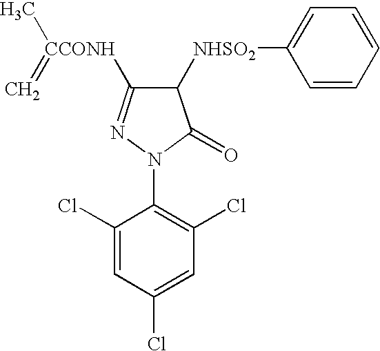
C1(N2C(=O)C([NHSO2]C3=CC=CC=C3)C([CCONH](=C)C)=N2)=C(Cl)C=C(Cl)C=C1Cl
